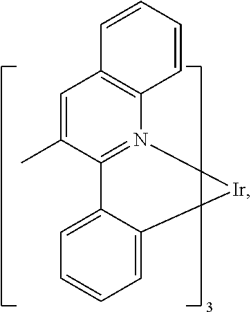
N12=C(C(C)=CC3=C1C=CC=C3)C1=CC=CC=C1[Ir]2
